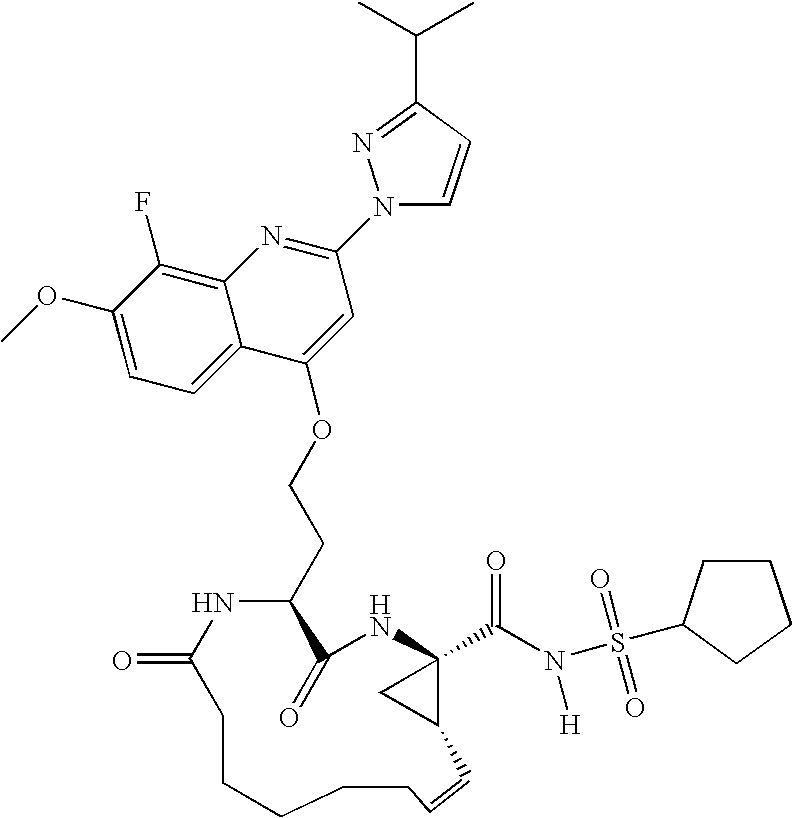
C1(OC)=CC=C2C(=C1F)N=C(N1C=CC(C(C)C)=N1)C=C2OCCC1C(=O)NC2(C(N(S(=O)(=O)C3CCCC3)[H])=O)C(C2)C=CCCCCCC(=O)N1
